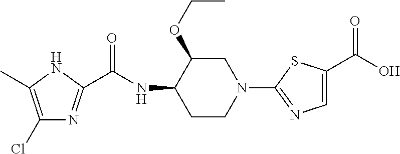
C1(Cl)=C(C)NC(C(NC2CCN(C3=NC=C(C(O)=O)S3)CC2OCC)=O)=N1
